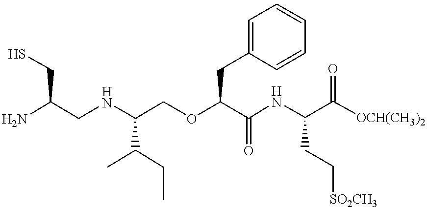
C(NC(COC(C(NC(C(=O)[OCH(CH3)2])CC[SO2CH3])=O)CC1=CC=CC=C1)C(C)CC)C(N)CS
